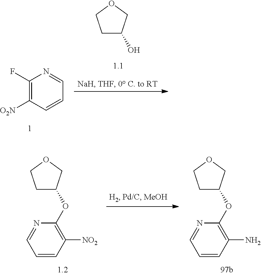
C1(F)=C([O2N])C=CC=N1.C1C(O)COC1.C1([NO2])=C(OC2CCOC2)N=CC=C1.C1(N)=C(OC2CCOC2)N=CC=C1
